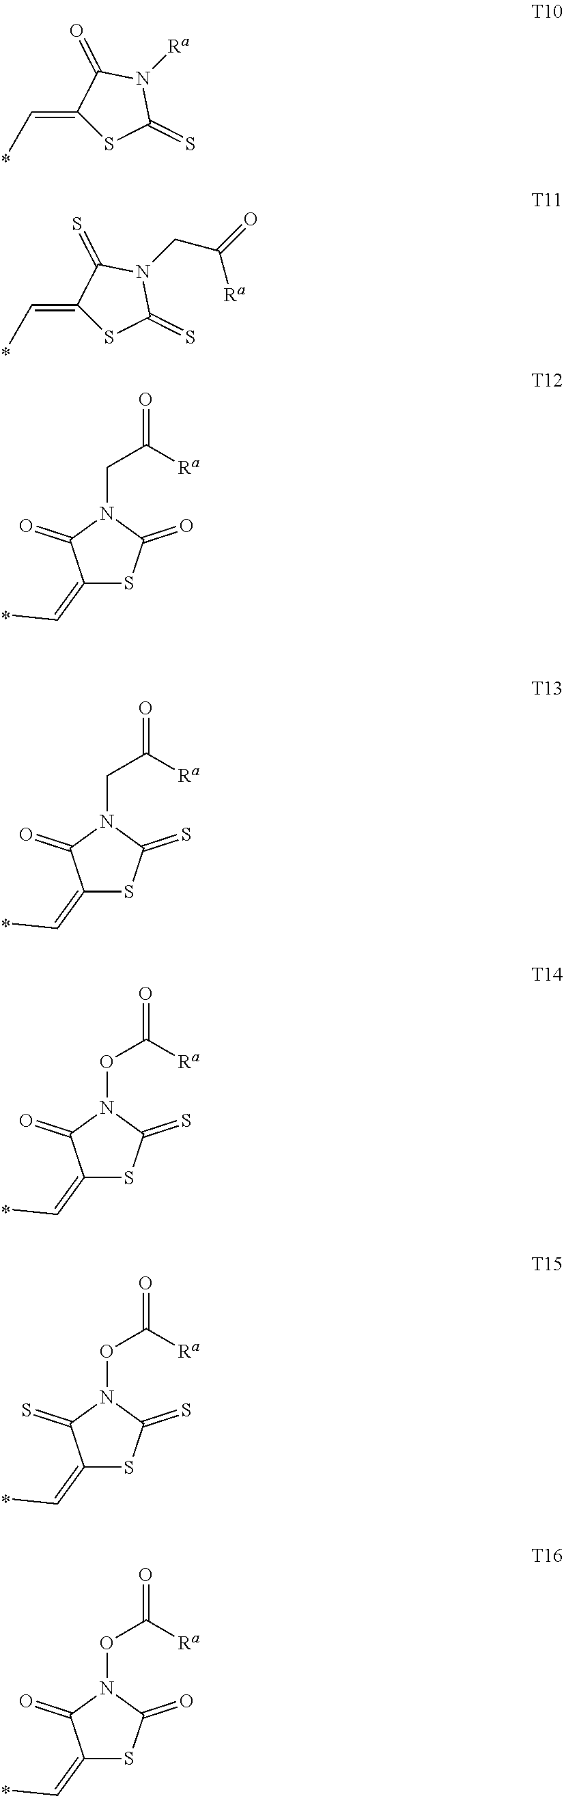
C(=C1SC(=S)N([Ra])C1=O)C.C(=C1SC(=S)N(CC(=O)[Ra])C1=S)C.C1(=CC)SC(=O)N(CC(=O)[Ra])C1=O.C1(=CC)SC(=S)N(CC(=O)[Ra])C1=O.C1(=CC)SC(=S)N(OC(=O)[Ra])C1=O.C1(=CC)SC(=S)N(OC(=O)[Ra])C1=S.C1(=CC)SC(=O)N(OC(=O)[Ra])C1=O
